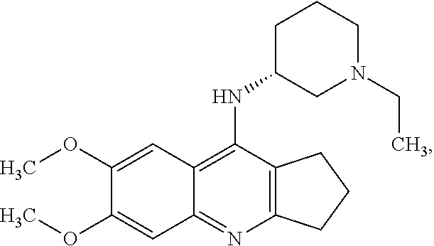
C12=C(N=C3C(=C1NC1CN(CC)CCC1)C=C(OC)C(OC)=C3)CCC2
